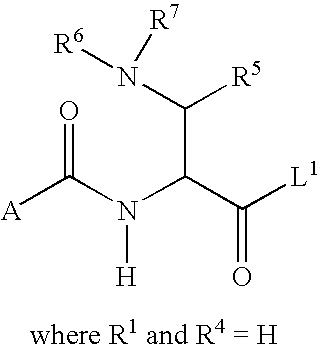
[A]C(N(C(C([L1])=O)C(N([R6])[R7])[R5])[H])=O
